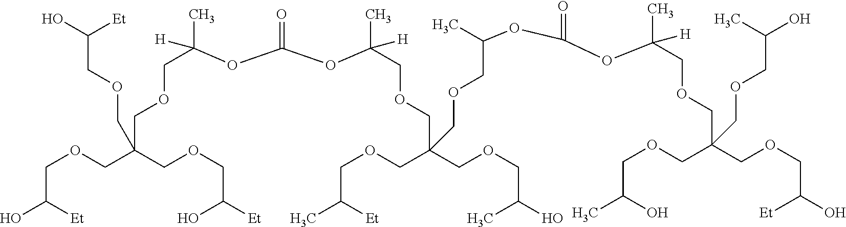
C(OCC([Et])O)C(COCC(O)[Et])(COCC(O)[Et])COCC(C)([H])OC(=O)OC(COCC(COCC(O)C)(COCC(C)[Et])COCC(C)OC(OC(COCC(COCC(O)[Et])(COCC(C)O)COCC(O)C)(C)[H])=O)(C)[H]
